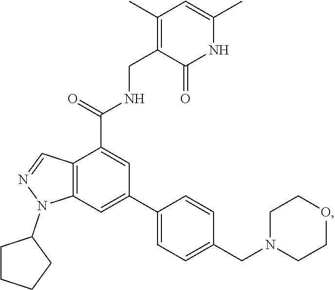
C1(C)=C(CNC(C2=CC(C3=CC=C(CN4CCOCC4)C=C3)=CC3=C2C=NN3C2CCCC2)=O)C(=O)NC(C)=C1
